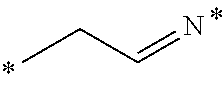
N=CCC
